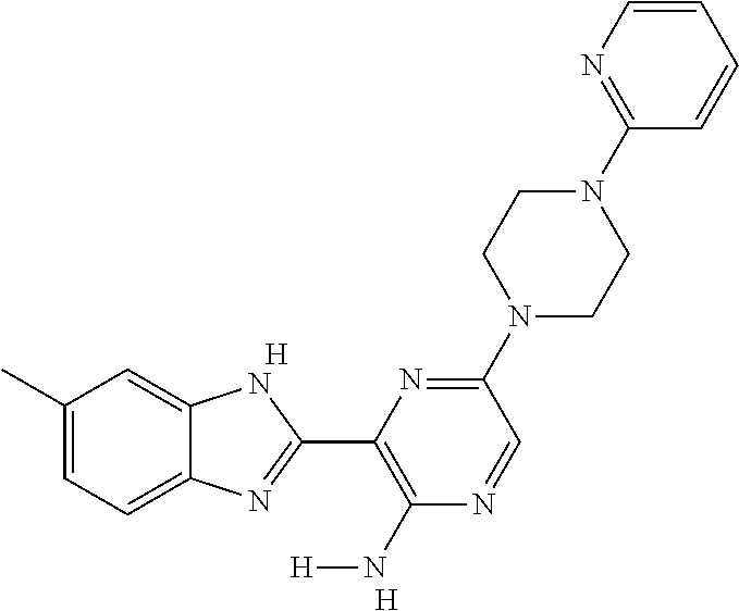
C1(C)=CC=C2C(=C1)NC(C1=C(N[H])N=CC(N3CCN(C4=NC=CC=C4)CC3)=N1)=N2.[H].[H]
